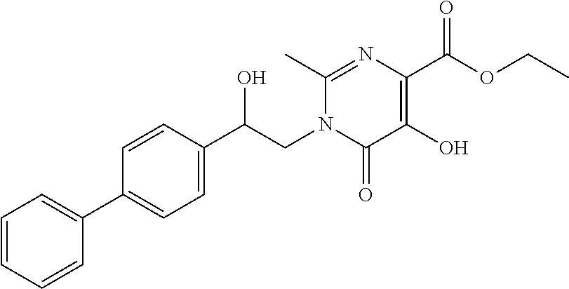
C1=CC=CC(C2=CC=C(C(CN3C(=O)C(O)=C(C(OCC)=O)N=C3C)O)C=C2)=C1
